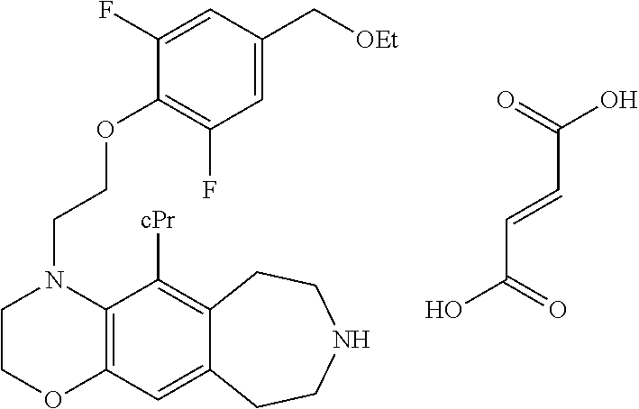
C12=C(C=C3C(=C1[cPr])CCNCC3)OCCN2CCOC1=C(F)C=C(C[OEt])C=C1F.O=C(O)C=CC(O)=O
